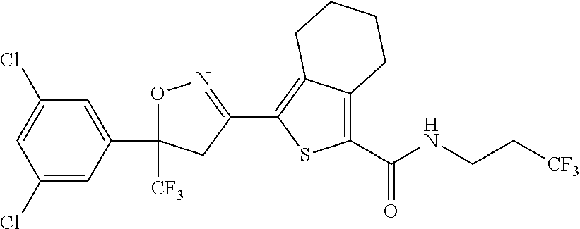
O1C(C2=CC(Cl)=CC(Cl)=C2)([CF3])CC(C2=C3C(=C(C(=O)NCC[CF3])S2)CCCC3)=N1
